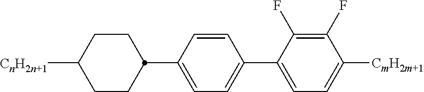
C1CC(C2=CC=C(C3=CC=C([CmH2m+1])C(F)=C3F)C=C2)CCC1[CnH2n+1]
